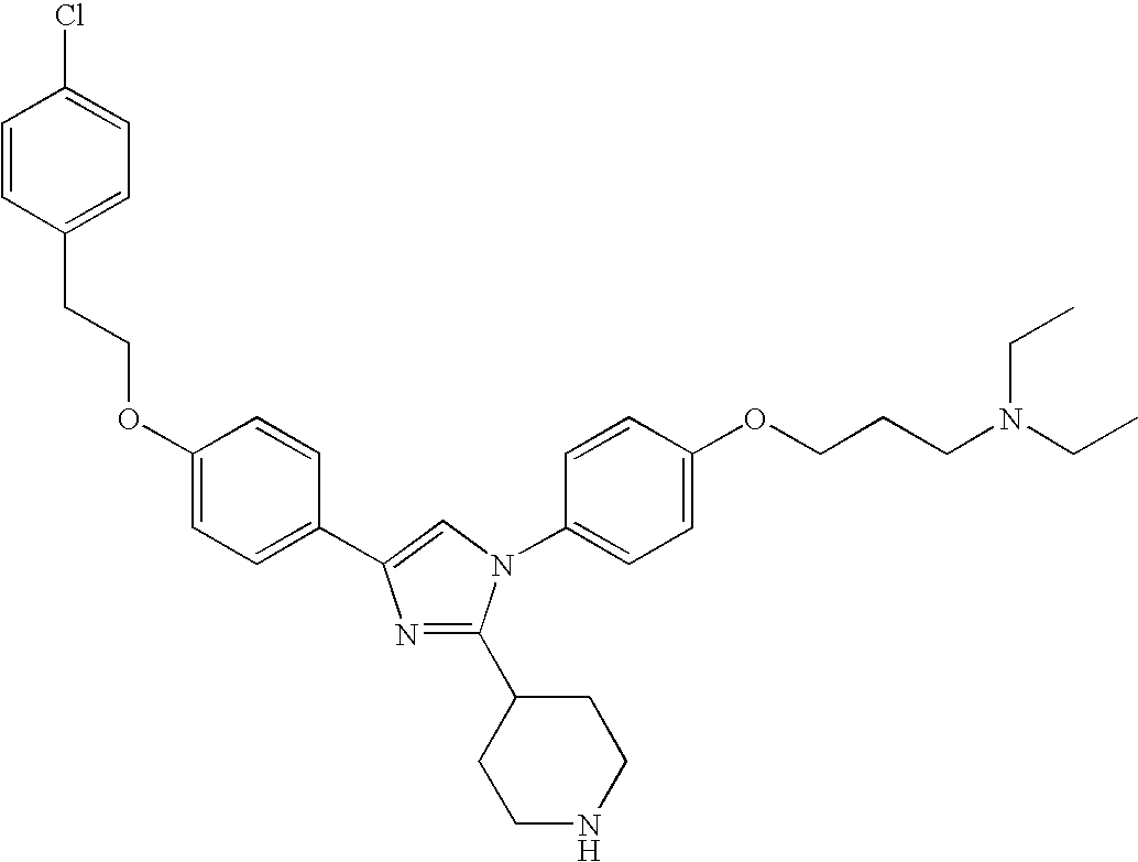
C1=CC(CCOC2=CC=C(C3=CN(C4=CC=C(OCCCN(CC)CC)C=C4)C(C4CCNCC4)=N3)C=C2)=CC=C1Cl
